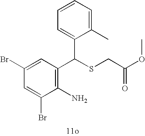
C1(Br)=CC(Br)=CC(C(SCC(=O)OC)C2=CC=CC=C2C)=C1N
